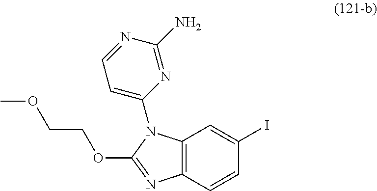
C12=C(C=CC(I)=C1)N=C(OCCOC)N2C1=CC=NC(N)=N1
